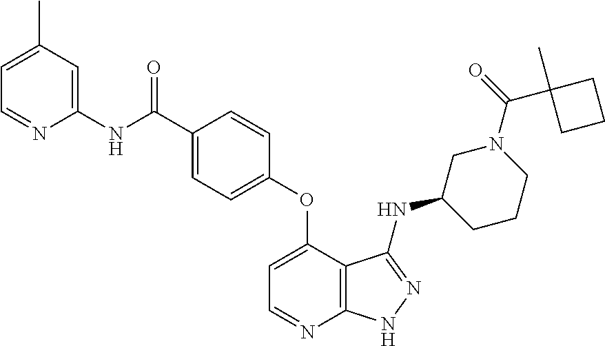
C1=C(C)C=C(NC(C2=CC=C(OC3=CC=NC4=C3C(NC3CN(C(=O)C5(C)CCC5)CCC3)=NN4)C=C2)=O)N=C1
